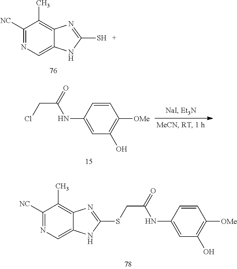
C1([NC])=NC=C2C(=C1C)N=C(S)N2.C1=CC(NC(CCl)=O)=CC(O)=C1[OMe].C1=CC(NC(CSC2=NC3=C(C)C([NC])=NC=C3N2)=O)=CC(O)=C1[OMe]
